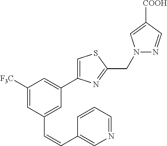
C1=CC=NC=C1C=CC1=CC(C2=CSC(CN3N=CC([COOH])=C3)=N2)=CC([F3C])=C1
